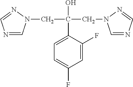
C1=C(F)C(C(CN2C=NC=N2)(CN2C=NC=N2)O)=CC=C1F
